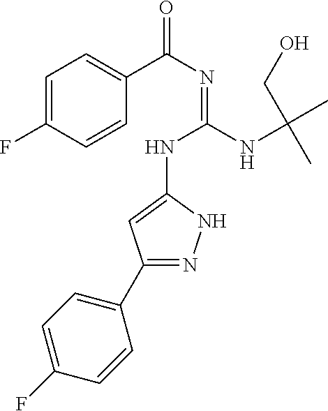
C1=C(F)C=CC(C(N=C(NC2=CC(C3=CC=C(F)C=C3)=NN2)NC(CO)(C)C)=O)=C1
